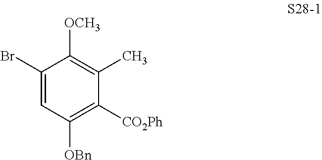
C1(Br)=CC([OBn])=C([CO2Ph])C(C)=C1[OCH3]
